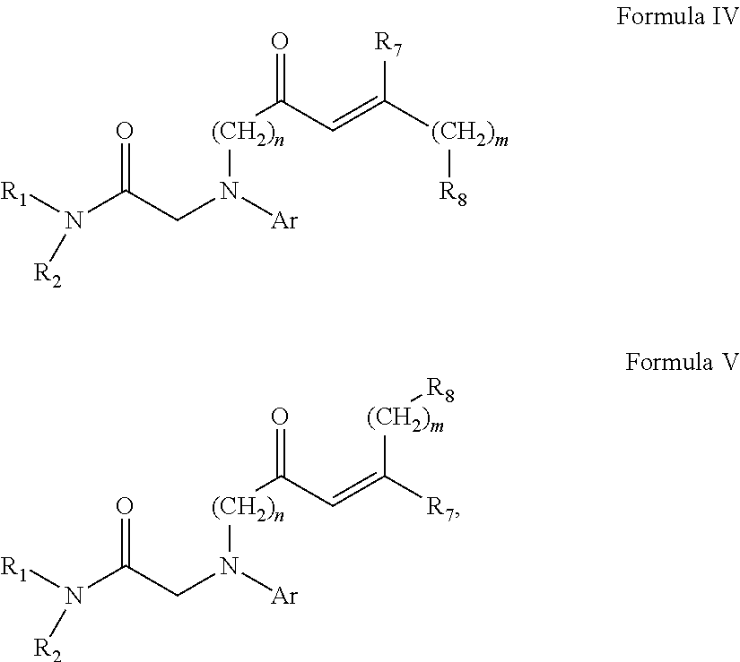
[R1]N(C(CN([Ar])[(CH2)n]C(C=C([(CH2)m][R8])[R7])=O)=O)[R2].[R1]N(C(CN([Ar])[(CH2)n]C(C=C([R7])[(CH2)m][R8])=O)=O)[R2]
